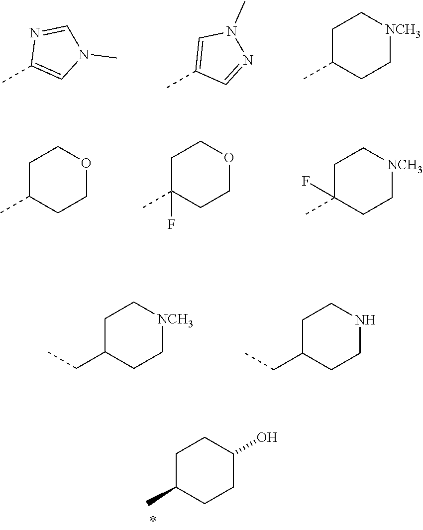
CC1CC[NCH3]CC1.CC1=CN(C)N=C1.CC1=CN(C)C=N1.CC1(F)CCOCC1.CC1(F)CC[NCH3]CC1.CC1CCOCC1.C(C1CCNCC1)C.C(C1CC[NCH3]CC1)C.CC1CCC(O)CC1
